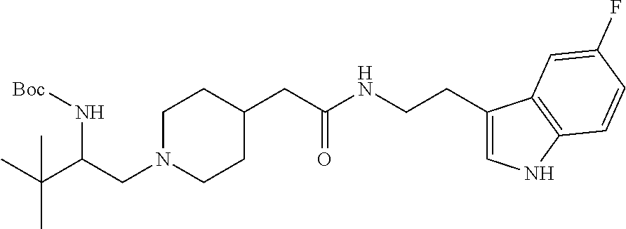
C(C(CN1CCC(CC(NCCC2=CNC3=C2C=C(F)C=C3)=O)CC1)N[Boc])(C)(C)C
